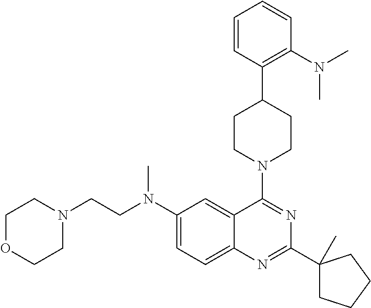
C1(N(CCN2CCOCC2)C)=CC=C2C(=C1)C(N1CCC(C3=C(N(C)C)C=CC=C3)CC1)=NC(C1(C)CCCC1)=N2
